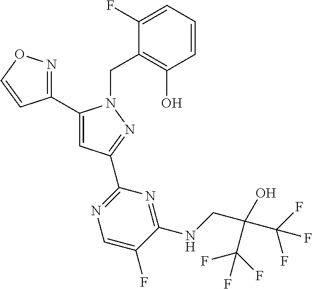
C1(C2=CC(C3=NC=C(F)C(NCC(O)(C(F)(F)F)C(F)(F)F)=N3)=NN2CC2=C(O)C=CC=C2F)=NOC=C1
